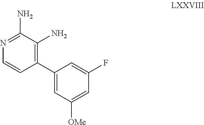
C1=CC(C2=CC([OMe])=CC(F)=C2)=C(N)C(N)=N1
